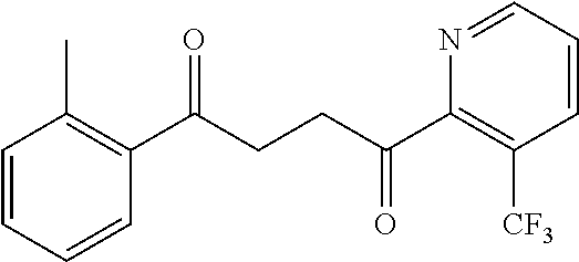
C1(C(CCC(C2=C([CF3])C=CC=N2)=O)=O)=C(C)C=CC=C1
